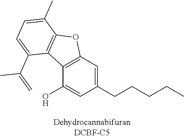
C1(O)=CC(CCCCC)=CC2=C1C1=C(O2)C(C)=CC=C1C(=C)C
